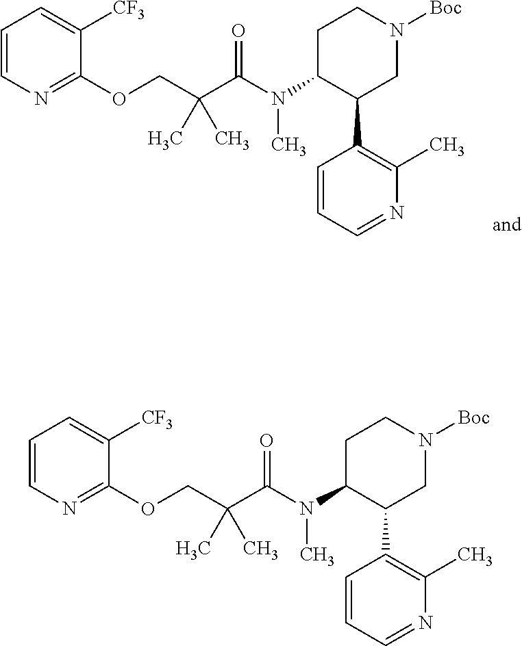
C1=CN=C(OCC(C(N(C2C(C3=C(C)N=CC=C3)CN([Boc])CC2)C)=O)(C)C)C([CF3])=C1.C1=CN=C(OCC(C(N(C2C(C3=C(C)N=CC=C3)CN([Boc])CC2)C)=O)(C)C)C([CF3])=C1
